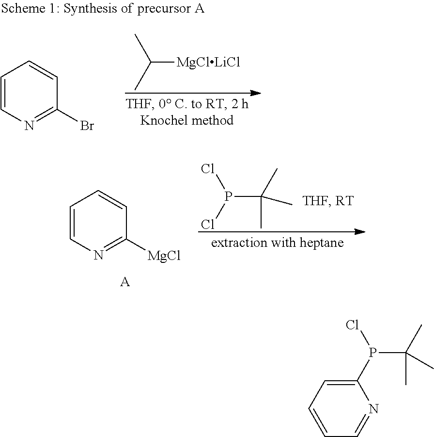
C([MgClLiCl])(C)C.C1=CN=C(Br)C=C1.C1=CN=C([MgCl])C=C1.[A].P(C(C)(C)C)(Cl)Cl.C1=CC=C(P(Cl)C(C)(C)C)N=C1
